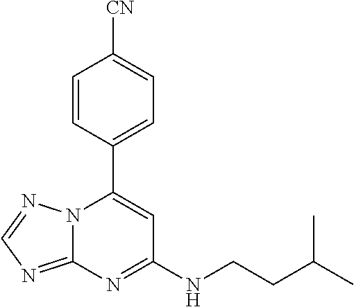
C12=NC=NN1C(C1=CC=C([CN])C=C1)=CC(NCCC(C)C)=N2
